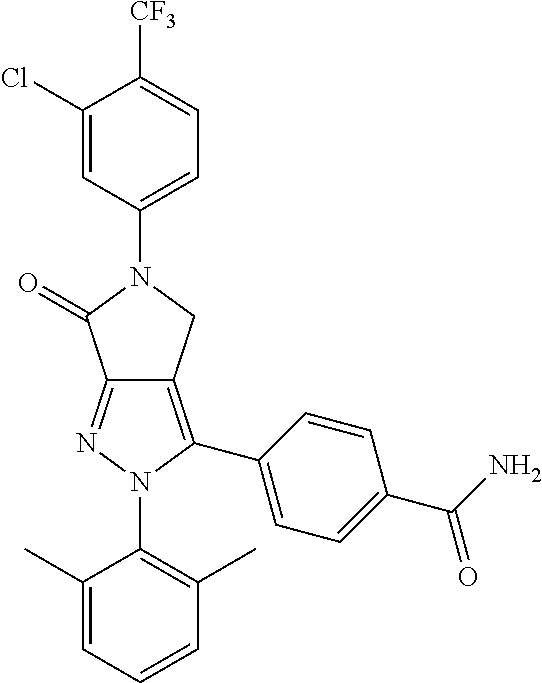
C1(C)=CC=CC(C)=C1N1C(C2=CC=C(C(N)=O)C=C2)=C2C(=N1)C(=O)N(C1=CC=C([CF3])C(Cl)=C1)C2
